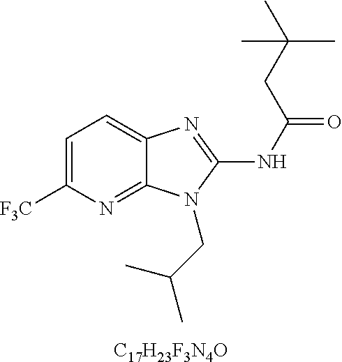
C1=C([F3C])N=C2C(=C1)N=C(NC(=O)CC(C)(C)C)N2CC(C)C.[C17H23F3N4O]
